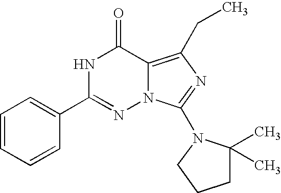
C1=CC=CC(C2=NN3C(=C(CC)N=C3N3C(C)(C)CCC3)C(=O)N2)=C1
